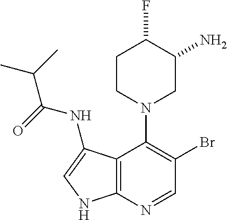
C12=C(N=CC(Br)=C1N1CC(N)C(F)CC1)NC=C2NC(C(C)C)=O
